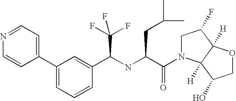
N1=CC=C(C2=CC=CC(C(NC(C(=O)N3CC(F)C4([H])C3([H])C(O)CO4)CC(C)C)C(F)(F)F)=C2)C=C1
